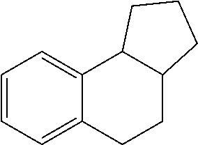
C1=CC=C2C(=C1)C1C(CC2)CCC1
